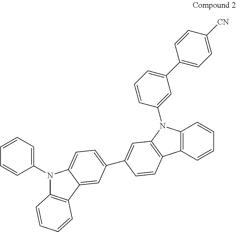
N1(C2=CC=CC=C2)C2=C(C3=CC(C4=CC5=C(C6=C(C=CC=C6)N5C5=CC(C6=CC=C([CN])C=C6)=CC=C5)C=C4)=CC=C13)C=CC=C2
